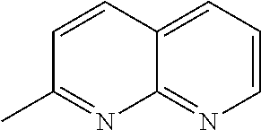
C1=CC=C2C(=N1)N=C(C)C=C2
